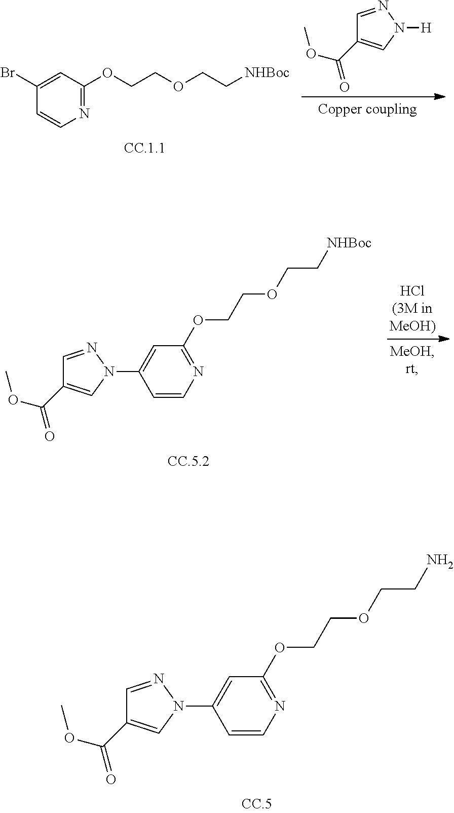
N1(C2=CC(OCCOCCN)=NC=C2)N=CC(C(OC)=O)=C1.N1(C2=CC(OCCOCC[NHBoc])=NC=C2)N=CC(C(OC)=O)=C1.N1=C(OCCOCC[NHBoc])C=C(Br)C=C1.N1([H])N=CC(C(OC)=O)=C1
